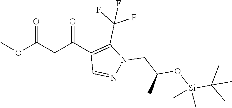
COC(CC(C1=C(C(F)(F)F)N(CC(O[Si](C(C)(C)C)(C)C)C)N=C1)=O)=O
